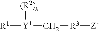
[(R2)x][Y](C[R3][Z-])[R1]
